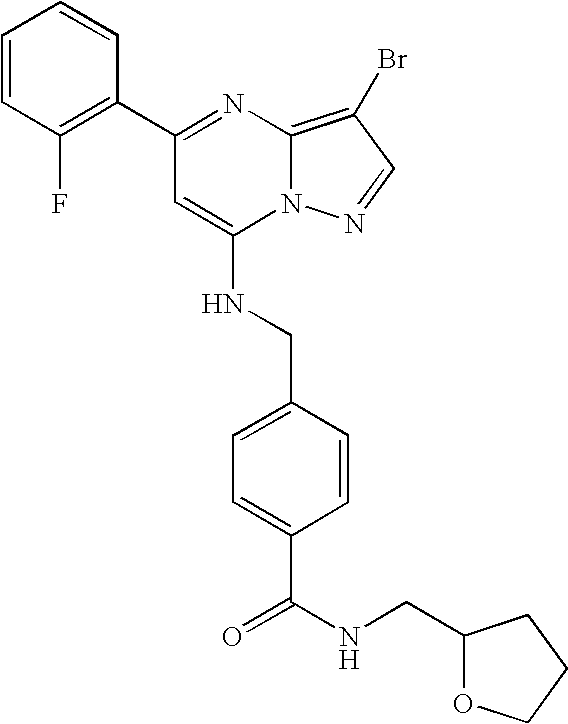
C1(C2=C(F)C=CC=C2)=NC2=C(Br)C=NN2C(NCC2=CC=C(C(NCC3OCCC3)=O)C=C2)=C1
